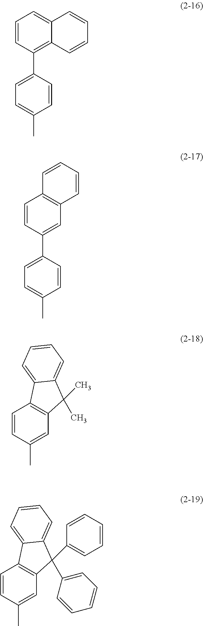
C1=CC(C2=CC=C(C)C=C2)=C2C(=C1)C=CC=C2.C1=CC(C2=CC=C(C)C=C2)=CC2=C1C=CC=C2.C12=C(C=C(C)C=C1)C(C)(C)C1=CC=CC=C21.C12=C(C=C(C)C=C1)C(C1=CC=CC=C1)(C1=CC=CC=C1)C1=CC=CC=C21
